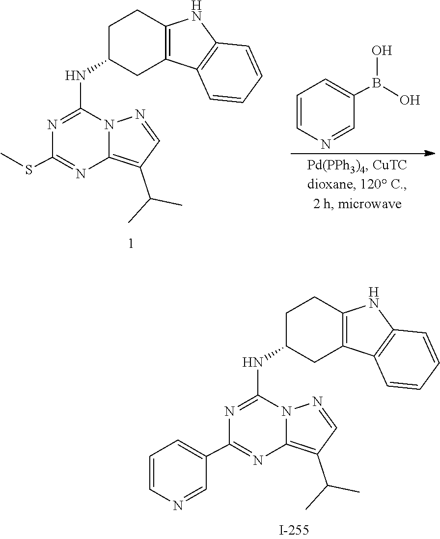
C1C(NC2=NC(SC)=NC3=C(C(C)C)C=NN32)CC2=C(C1)NC1=C2C=CC=C1.OB(C1=CC=CN=C1)O.C1C(NC2=NC(C3=CC=CN=C3)=NC3=C(C(C)C)C=NN32)CC2=C(C1)NC1=C2C=CC=C1
